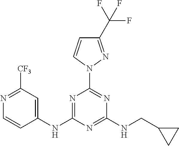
N1=C(NC2=CC([CF3])=NC=C2)N=C(NCC2CC2)N=C1N1C=CC(C(F)(F)F)=N1
